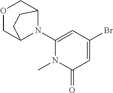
C1=C(Br)C=C(N2C3COCC2CC3)N(C)C1=O
